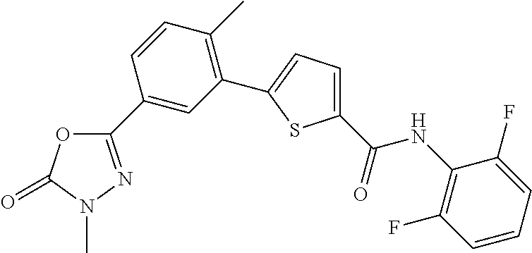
C1(C2=CC(C3=CC=C(C(=O)NC4=C(F)C=CC=C4F)S3)=C(C)C=C2)=NN(C)C(=O)O1
